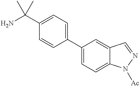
NC(C1=CC=C(C2=CC=C3C(=C2)C=NN3[Ac])C=C1)(C)C
